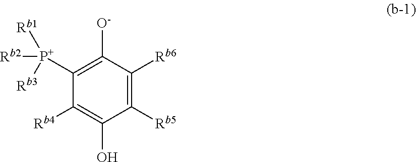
C1([P+]([Rb2])([Rb1])[Rb3])=C([O-])C([Rb6])=C([Rb5])C(O)=C1[Rb4]
